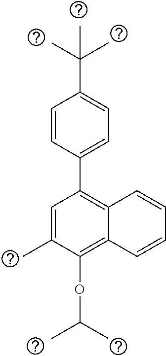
C1=CC(C2=C3C(=C(OC(C)C)C(C)=C2)C=CC=C3)=CC=C1C(C)(C)C
